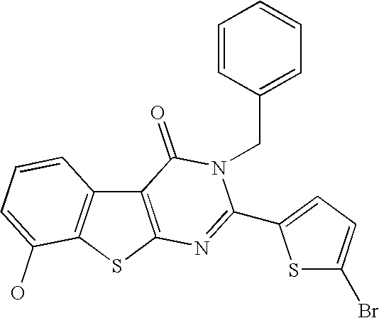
C12=C(SC3=C1C=CC=C3O)N=C(C1=CC=C(Br)S1)N(CC1=CC=CC=C1)C2=O
